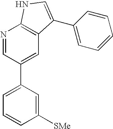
C1([SMe])=CC(C2=CC3=C(N=C2)NC=C3C2=CC=CC=C2)=CC=C1
